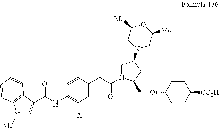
C(NC1=C(Cl)C=C(CC(=O)N2CC(N3CC([Me])OC([Me])C3)CC2COC2CCC([CO2H])CC2)C=C1)(=O)C1=CN([Me])C2=C1C=CC=C2
